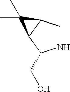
N1CC2C(C1CO)C2(C)C
